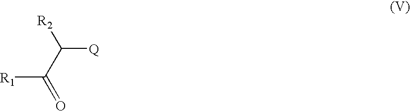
[R1]C(C([R2])[Q])=O
